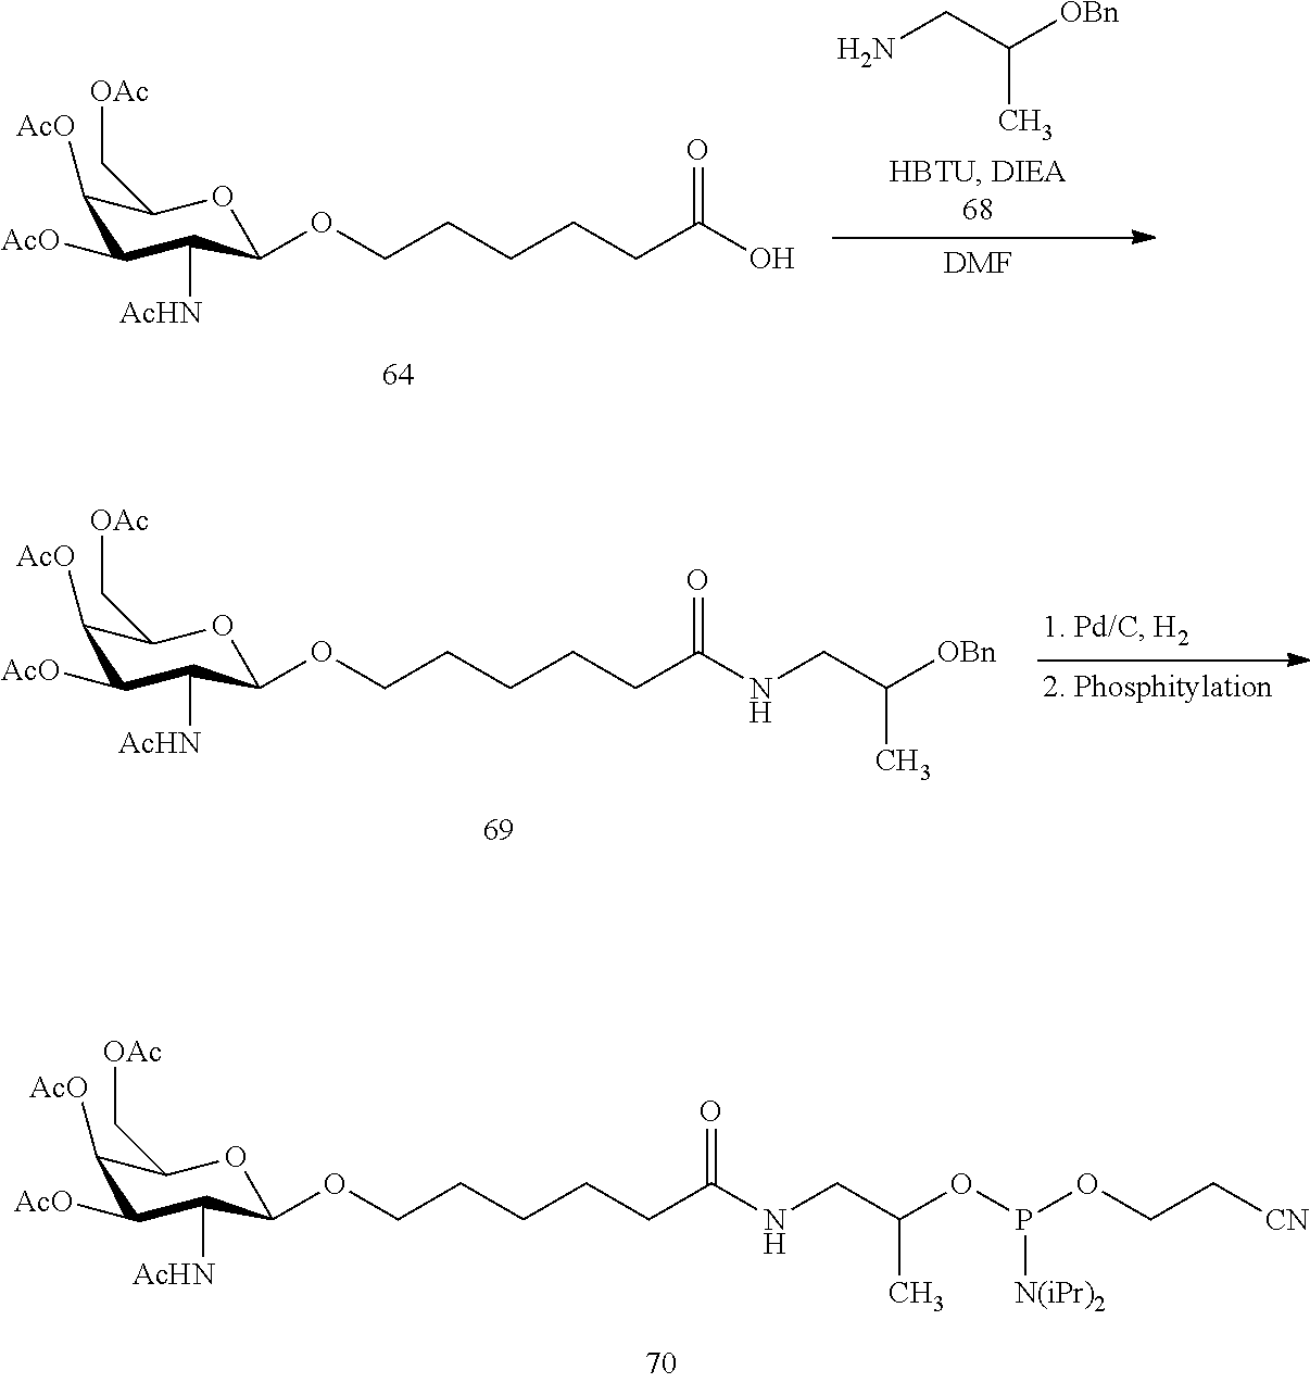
C1([AcO])C([AcO])C([AcHN])C(OCCCCCC(NCC(OP(OCC[CN])[N(iPr)2])C)=O)OC1C[OAc].C1([AcO])C([AcO])C([AcHN])C(OCCCCCC(O)=O)OC1C[OAc].NCC([OBn])C.[DMF].C1([AcO])C([AcO])C([AcHN])C(OCCCCCC(NCC([OBn])C)=O)OC1C[OAc]
